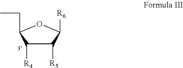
C1([R5])C([R4])C(CC)OC1[R6]
